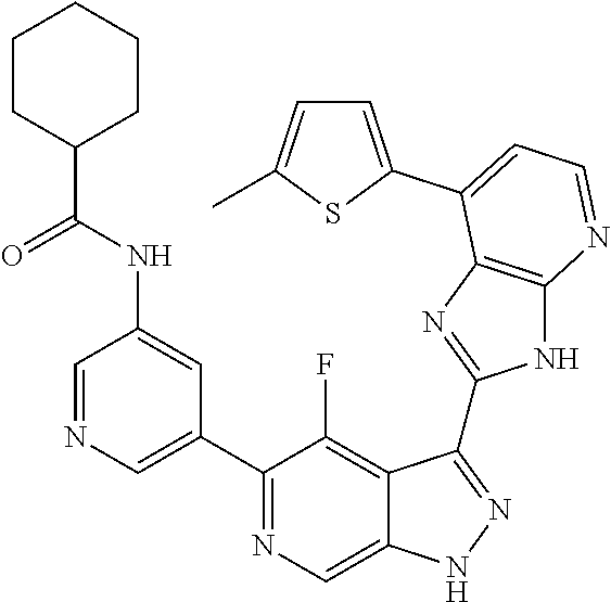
C1=NC=C(C2=NC=C3C(=C2F)C(C2=NC4=C(N2)N=CC=C4C2=CC=C(C)S2)=NN3)C=C1NC(C1CCCCC1)=O
